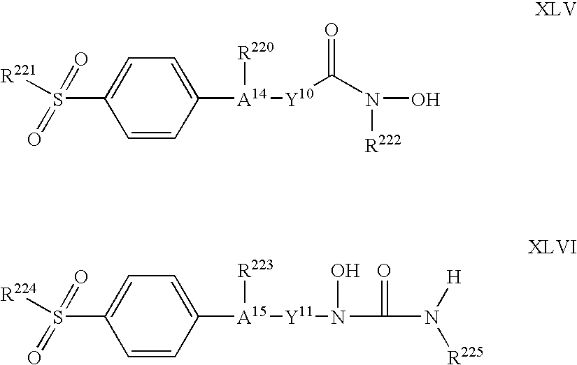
C1=CC([A14]([R220])[Y10]C(N([R222])O)=O)=CC=C1S([R221])(=O)=O.C1=CC([A15]([R223])[Y11]N(C(N([H])[R225])=O)O)=CC=C1S([R224])(=O)=O
